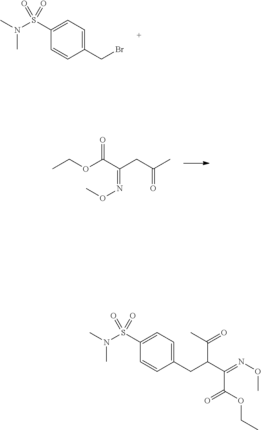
C1(S(N(C)C)(=O)=O)=CC=C(CBr)C=C1.CCOC(C(CC(C)=O)=NOC)=O.C1(S(N(C)C)(=O)=O)=CC=C(CC(C(=NOC)C(=O)OCC)C(=O)C)C=C1
